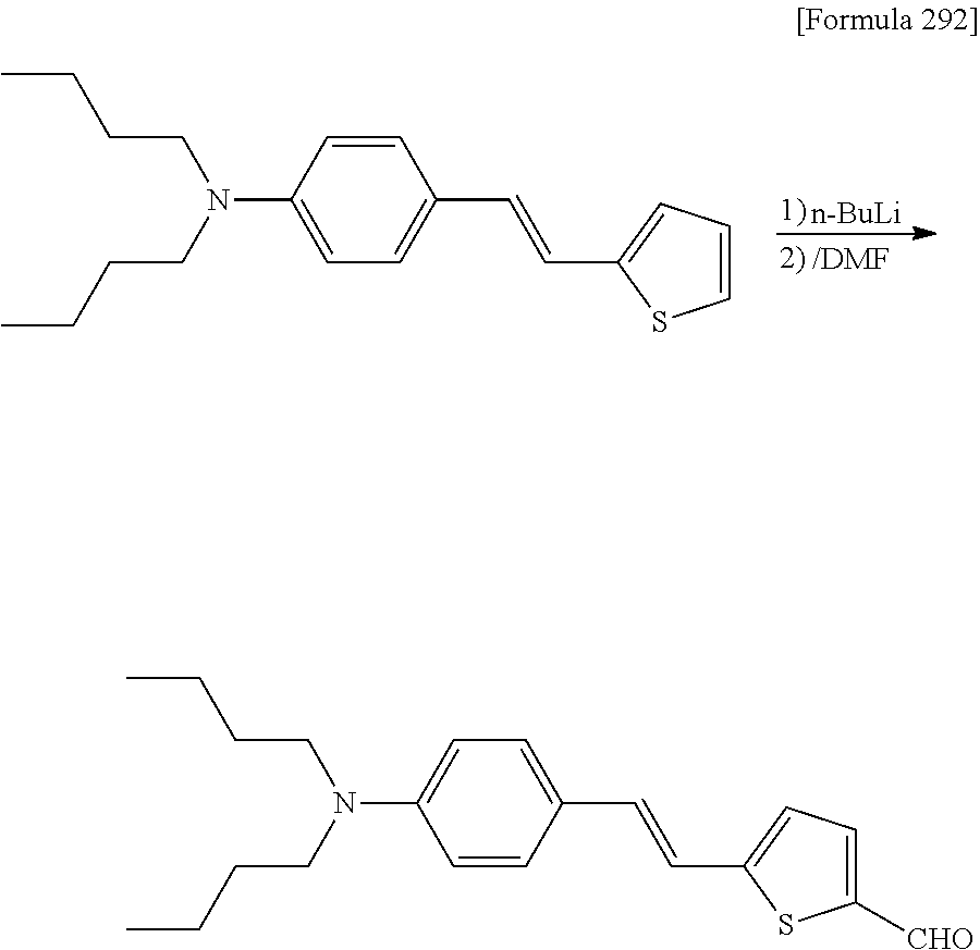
[n-BuLi].C1=C(N(CCCC)CCCC)C=CC(C=CC2=CC=CS2)=C1.C1=CC(C=CC2=CC=C([CHO])S2)=CC=C1N(CCCC)CCCC
